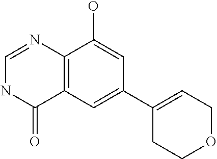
C12=C(C=C(C3=CCOCC3)C=C1O)C(=O)NC=N2
